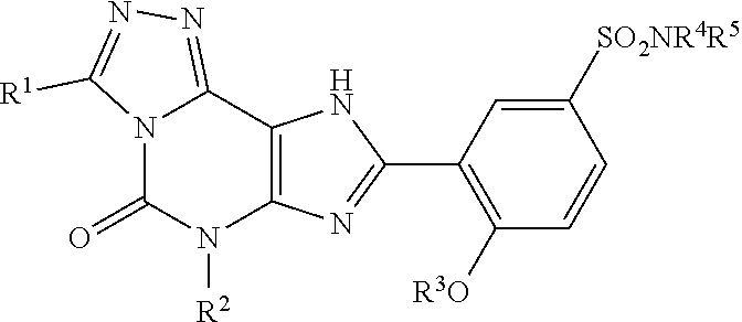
N12C(=O)N([R2])C3=C(C1=NN=C2[R1])NC(C1=C([R3O])C=CC([SO2NR4R5])=C1)=N3
